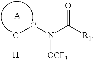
C(CN(C(=O)[R1])[OCF3])[H].[A]
